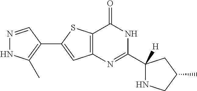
N1=CC(C2=CC3=C(S2)C(=O)NC(C2([H])NCC(C)C2)=N3)=C(C)N1
